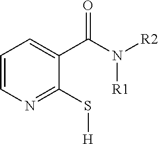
C1=CN=C(S[H])C(C(N([R2])[R1])=O)=C1
